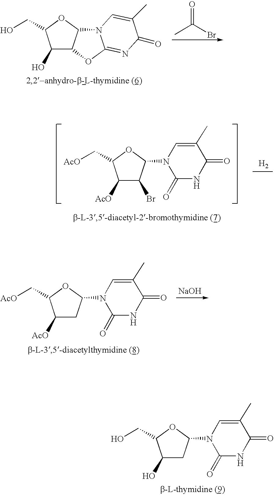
C1(O)C2C(OC1CO)N1C(=NC(=O)C(C)=C1)O2.CC(Br)=O.C1([AcO])C(Br)C(N2C(=O)NC(=O)C(C)=C2)OC1C[AcO].[H2].C1([AcO])CC(N2C(=O)NC(=O)C(C)=C2)OC1C[AcO].[NaOH].C1(O)CC(N2C(=O)NC(=O)C(C)=C2)OC1CO
